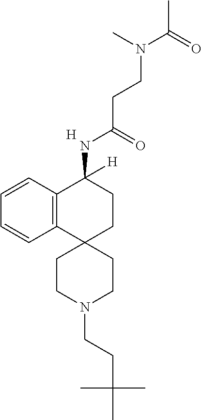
[H].C12=C(C=CC=C1)C(NC(CCN(C)C(C)=O)=O)([H])CCC21CCN(CCC(C)(C)C)CC1
